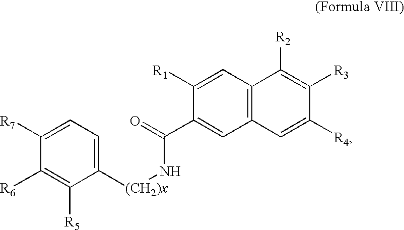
C1([R7])=CC=C([(CH2)x]NC(C2=CC3=C(C=C2[R1])C([R2])=C([R3])C([R4])=C3)=O)C([R5])=C1[R6]
